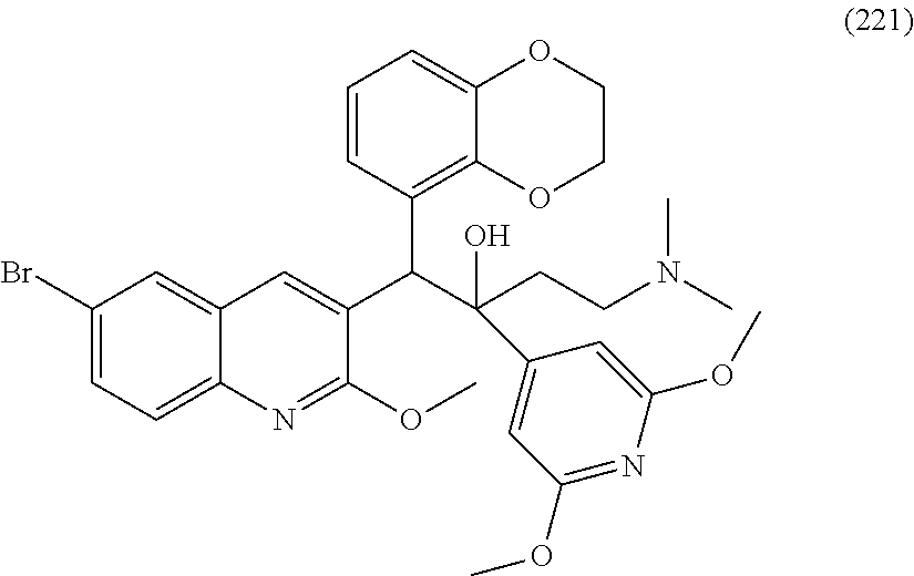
C1(Br)=CC=C2C(=C1)C=C(C(C(CCN(C)C)(O)C1=CC(OC)=NC(OC)=C1)C1=C3C(=CC=C1)OCCO3)C(OC)=N2
